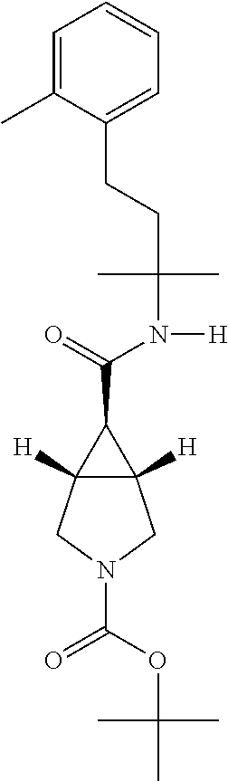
C12([H])C([H])(CN(C(=O)OC(C)(C)C)C1)C2C(=O)N([H])C(C)(C)CCC1=CC=CC=C1C
